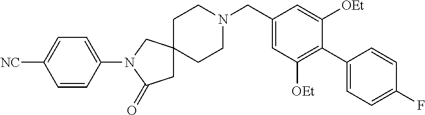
C1(CN2CCC3(CC2)CC(=O)N(C2=CC=C([NC])C=C2)C3)=CC([OEt])=C(C2=CC=C(F)C=C2)C([OEt])=C1
